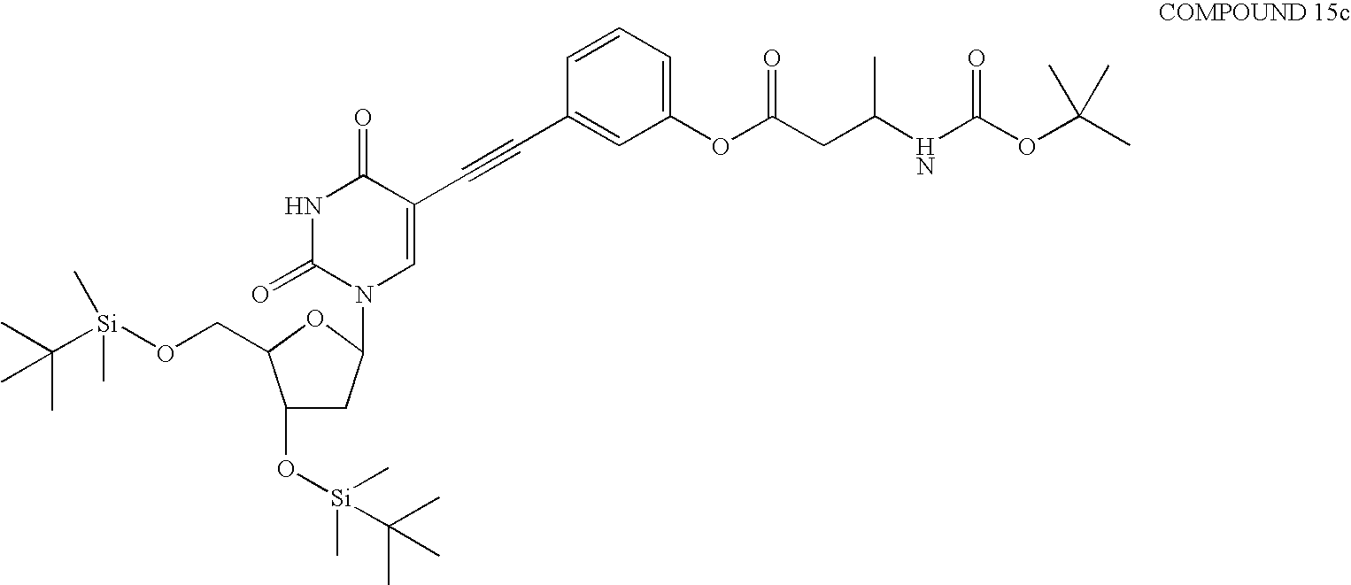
CC(OC(NC(CC(OC1=CC=CC(C#CC2=CN(C3CC(O[Si](C)(C)C(C)(C)C)C(CO[Si](C(C)(C)C)(C)C)O3)C(=O)NC2=O)=C1)=O)C)=O)(C)C
